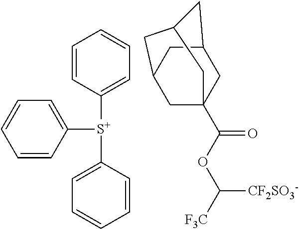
C1=CC([S+](C2=CC=CC=C2)C2=CC=CC=C2)=CC=C1.C12CC3CC(C(=O)OC([CF2SO3-])[F3C])(C1)CC(C2)C3
